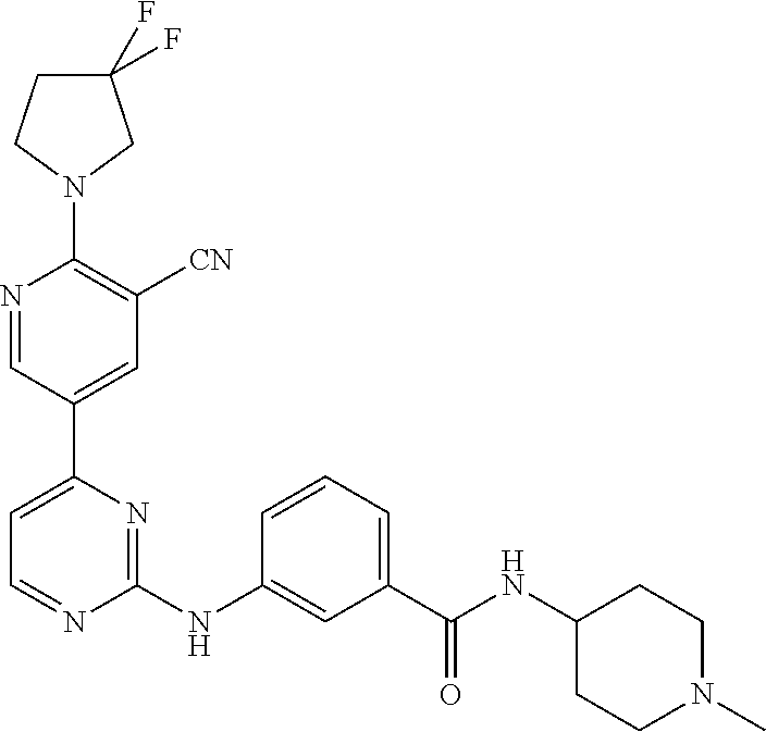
C1(F)(F)CCN(C2=C([CN])C=C(C3=CC=NC(NC4=CC(C(NC5CCN(C)CC5)=O)=CC=C4)=N3)C=N2)C1
